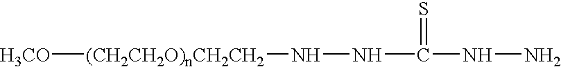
[(CH2CH2O)nCH2CH2]([H3CO])NNC(NN)=S
